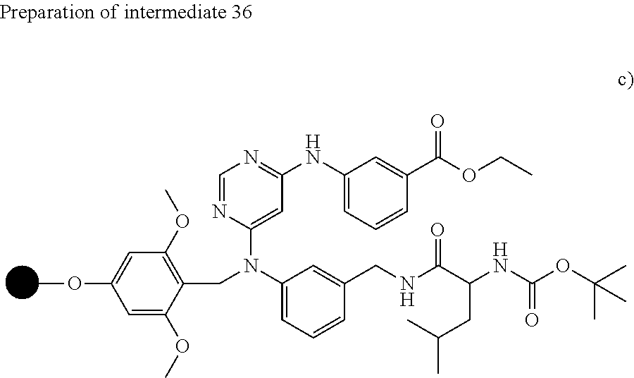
COC1=CC(OC)=C(CN(C2=CC=CC(CNC(=O)C(CC(C)C)NC(=O)OC(C)(C)C)=C2)C2=CC(NC3=CC=CC(C(=O)OCC)=C3)=NC=N2)C(OC)=C1
